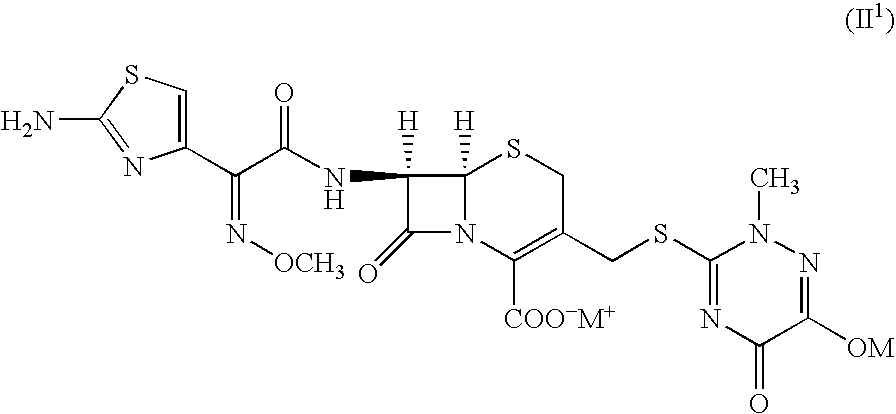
C1(C(C(NC2([H])C(=O)N3C2([H])SCC(CSC2=NC(=O)C([OM])=NN2C)=C3[COO-M+])=O)=N[OCH3])=CSC(N)=N1
